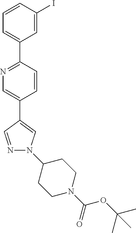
C1=C(C2=NC=C(C3=CN(C4CCN(C(OC(C)(C)C)=O)CC4)N=C3)C=C2)C=C(I)C=C1
